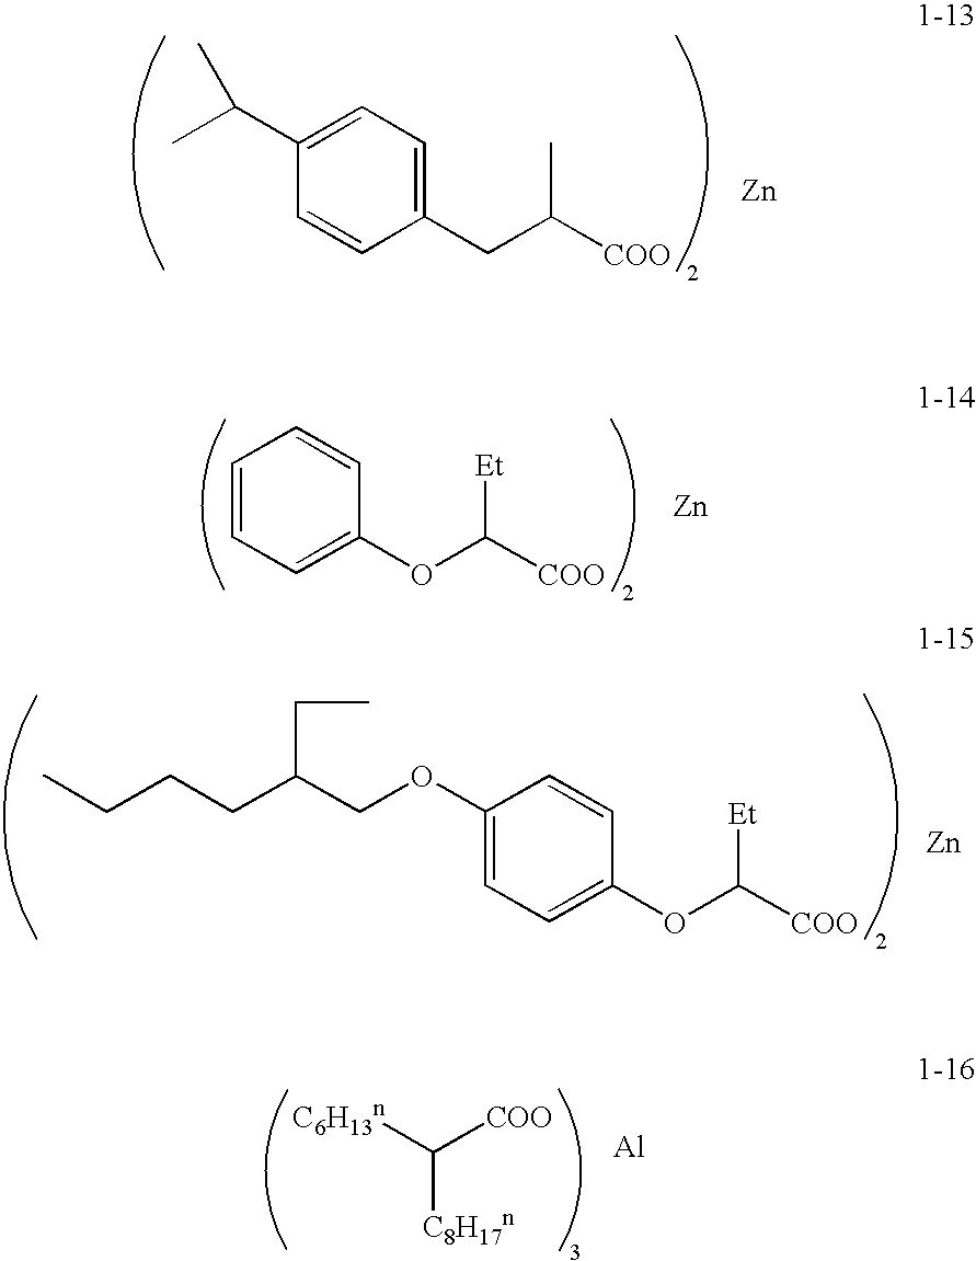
C1(C(C)C)=CC=C(CC([COO])C)C=C1.[Zn].C1=CC=C(OC([COO])[Et])C=C1.[Zn].C1(OCC(CCCC)CC)=CC=C(OC([COO])[Et])C=C1.[Zn].C([C8H17n])([C6H13n])[COO].[Al]
